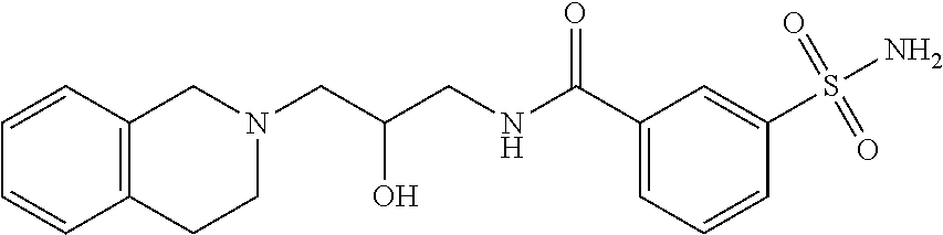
C1(C(NCC(CN2CCC3=C(C2)C=CC=C3)O)=O)=CC=CC(S(N)(=O)=O)=C1
